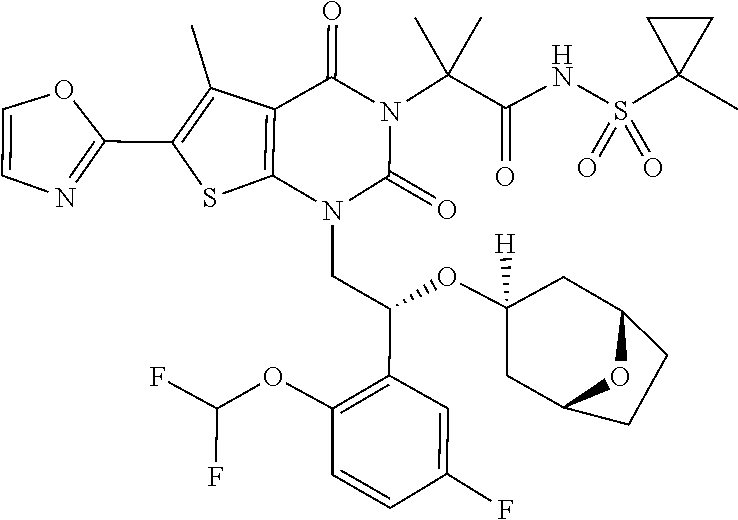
O(C(F)F)C1=C(C(OC2([H])CC3CCC(C2)O3)CN2C(=O)N(C(C(=O)NS(C3(C)CC3)(=O)=O)(C)C)C(=O)C3=C2SC(C2=NC=CO2)=C3C)C=C(F)C=C1
